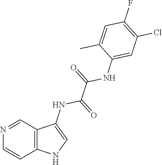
CC1=CC(F)=C(Cl)C=C1NC(C(NC1=CNC2=C1C=NC=C2)=O)=O
